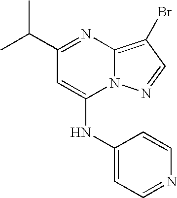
CC(C)C1=NC2=C(Br)C=NN2C(NC2=CC=NC=C2)=C1
